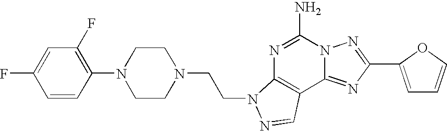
N1=C(N)N2C(=NC(C3=CC=CO3)=N2)C2=C1N(CCN1CCN(C3=C(F)C=C(F)C=C3)CC1)N=C2
